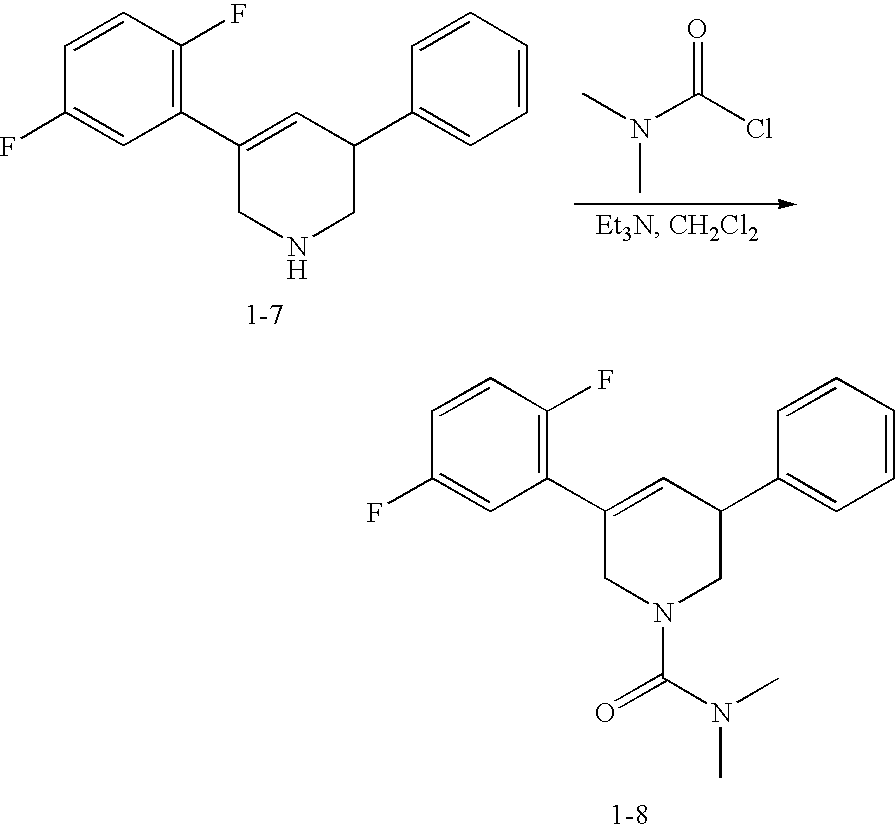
C1(C2=CC(C3=CC=CC=C3)CNC2)=C(F)C=CC(F)=C1.CN(C(Cl)=O)C.C1(C2=CC(C3=CC=CC=C3)CN(C(N(C)C)=O)C2)=C(F)C=CC(F)=C1
